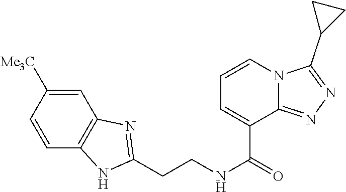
C1=C([Me3C])C=CC2=C1N=C(CCNC(=O)C1=CC=CN3C1=NN=C3C1CC1)N2
